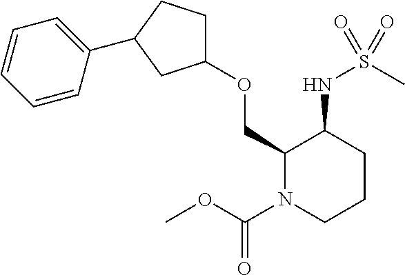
C1(OCC2N(C(OC)=O)CCCC2NS(C)(=O)=O)CCC(C2=CC=CC=C2)C1
